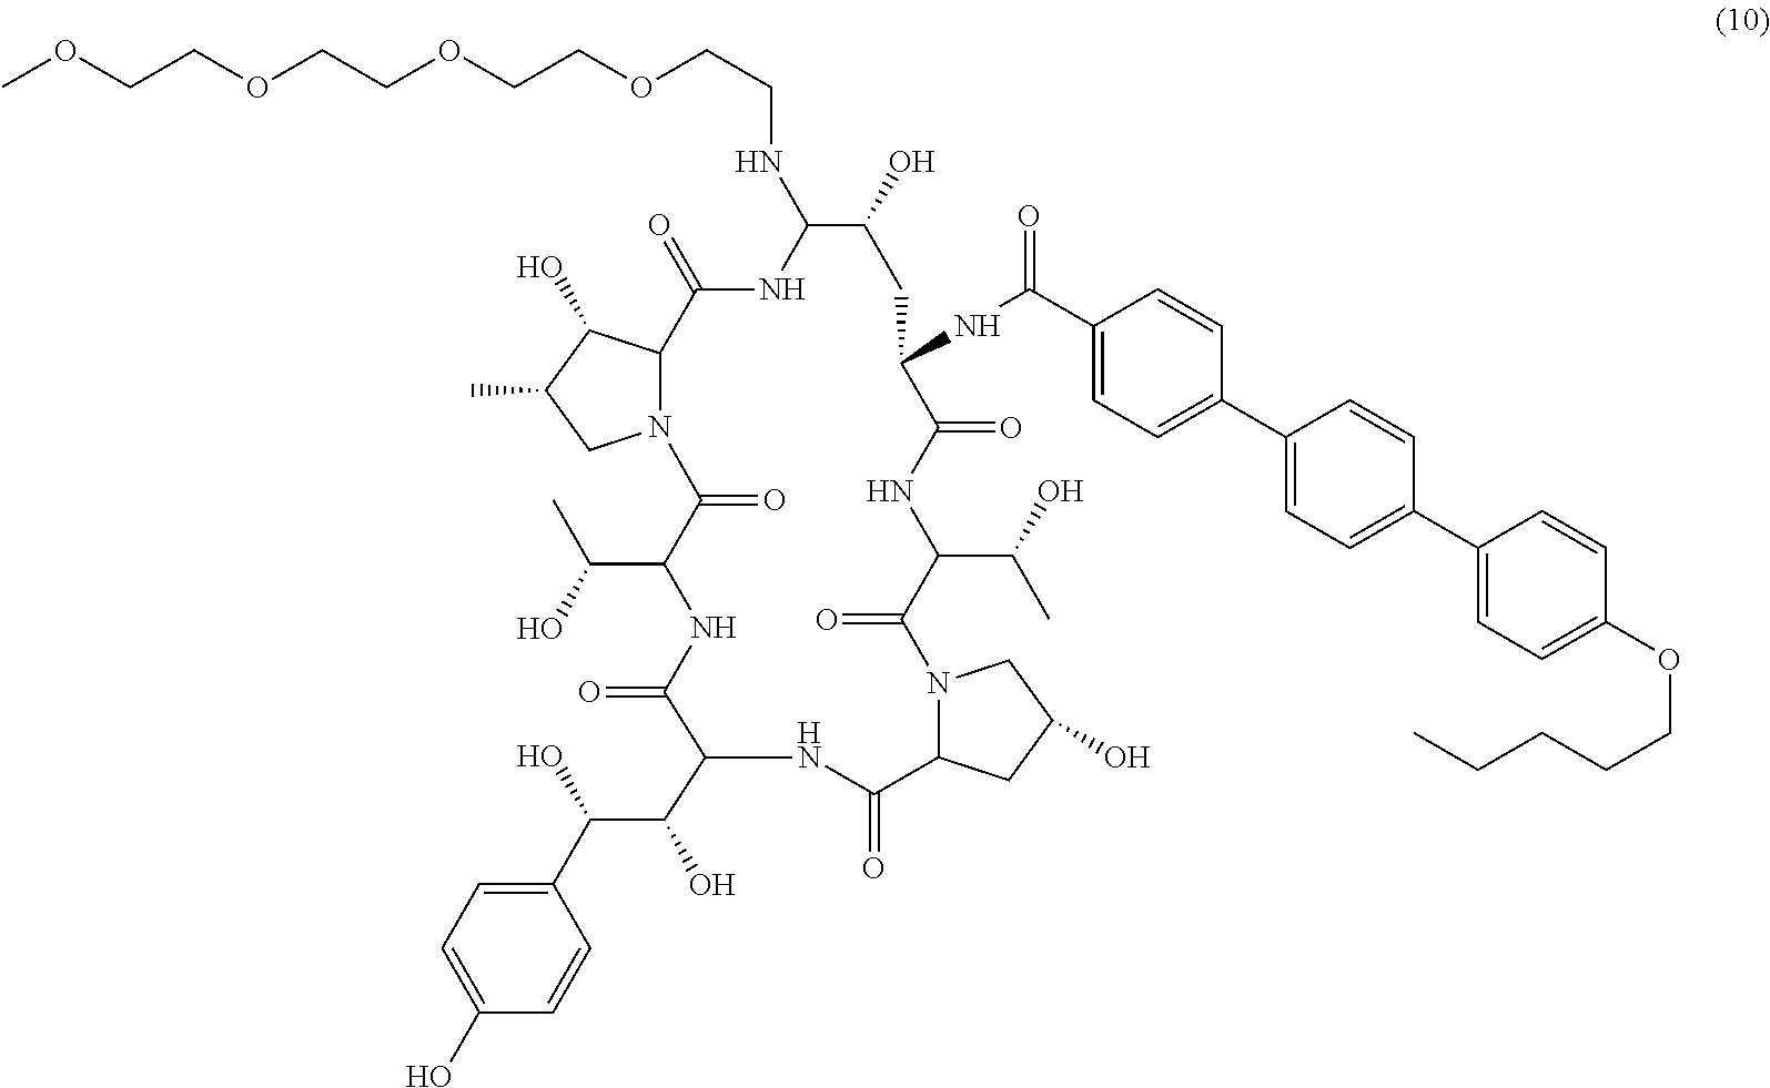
N12C(C(O)C(C)C1)C(=O)NC(NCCOCCOCCOCCOC)C(O)CC(NC(C1=CC=C(C3=CC=C(C4=CC=C(OCCCCC)C=C4)C=C3)C=C1)=O)C(=O)NC(C(O)C)C(=O)N1C(CC(O)C1)C(=O)NC(C(C(C1=CC=C(O)C=C1)O)O)C(=O)NC(C(C)O)C2=O
